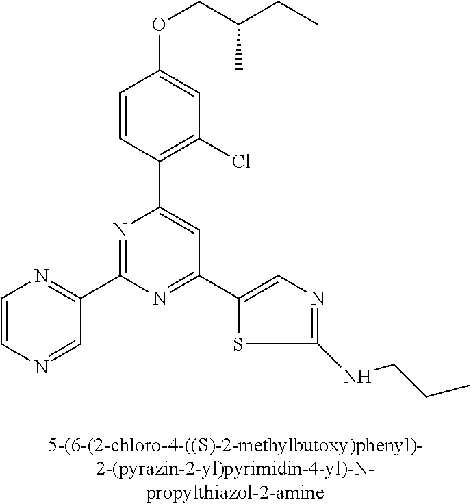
C1=CC(C2=CC(C3=CN=C(NCCC)S3)=NC(C3=NC=CN=C3)=N2)=C(Cl)C=C1OCC(CC)C
